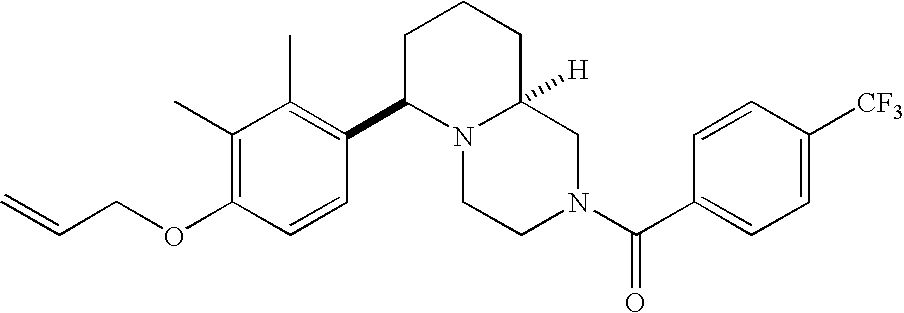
C(COC1=C(C)C(C)=C(C2N3C([H])(CN(C(C4=CC=C([CF3])C=C4)=O)CC3)CCC2)C=C1)=C
